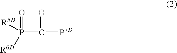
P(C(=O)[P7D])([R6D])(=O)[R5D]
